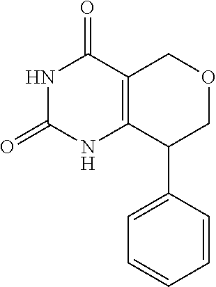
N1C(=O)NC2=C(C1=O)COCC2C1=CC=CC=C1
